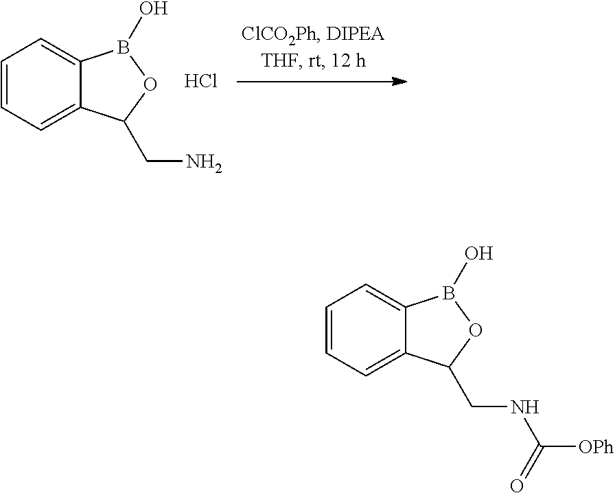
C1=CC=C2C(=C1)B(O)OC2CN.Cl.C1=CC=C2C(=C1)B(O)OC2CNC([OPh])=O
